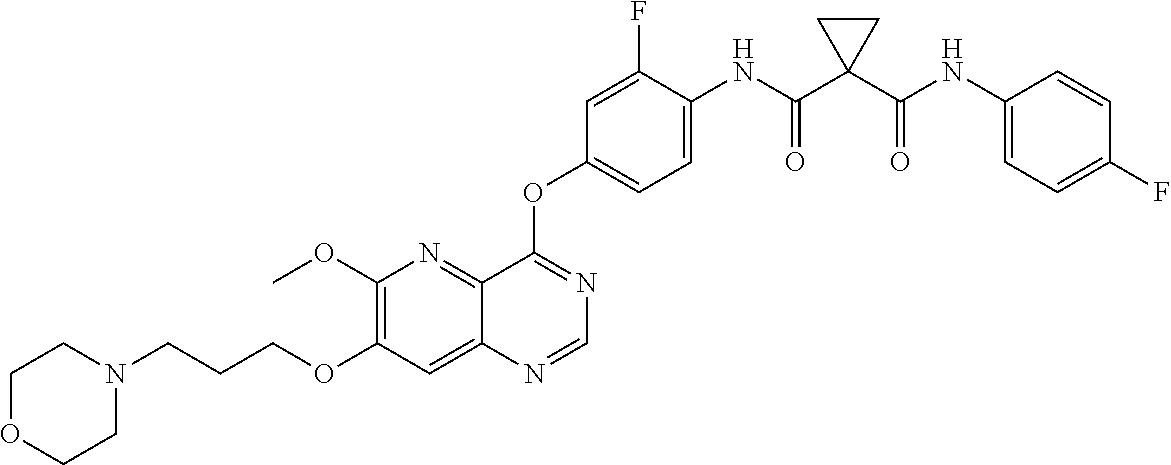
C12=NC(OC)=C(OCCCN3CCOCC3)C=C1N=CN=C2OC1=CC=C(NC(C2(C(NC3=CC=C(F)C=C3)=O)CC2)=O)C(F)=C1
